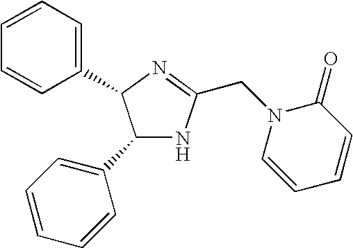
C1(C2=CC=CC=C2)NC(CN2C=CC=CC2=O)=NC1C1=CC=CC=C1
